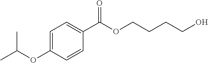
C1=C(OC(C)C)C=CC(C(OCCCCO)=O)=C1
